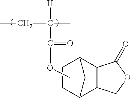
C12C3C(C(C1)CC2)C(=O)OC3.C(=O)(C(C)(CC)[H])OC
